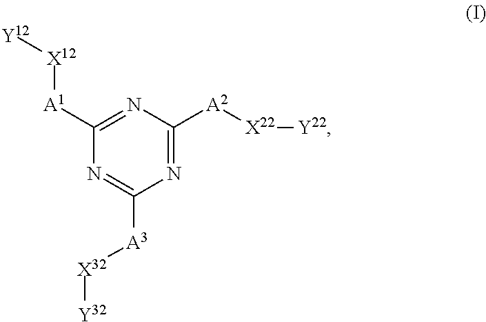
N1=C([A1][X12][Y12])N=C([A3][X32][Y32])N=C1[A2][X22][Y22]
